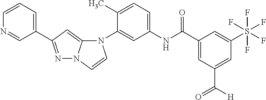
C1=CN=CC(C2=NN3C(=C2)N(C2=CC(NC(C4=CC(C(=O)[H])=CC(S(F)(F)(F)(F)F)=C4)=O)=CC=C2C)C=C3)=C1
